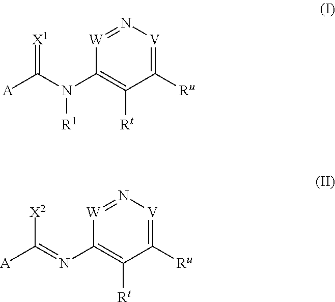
N1=[W]C(N(C([A])=[X1])[R1])=C([Rt])C([Ru])=[V]1.N1=[W]C(N=C([A])[X2])=C([Rt])C([Ru])=[V]1
